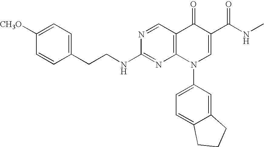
N1=CC2=C(N=C1NCCC1=CC=C([CH3O])C=C1)N(C1=CC=C3C(=C1)CCC3)C=C(C(=O)NC)C2=O
